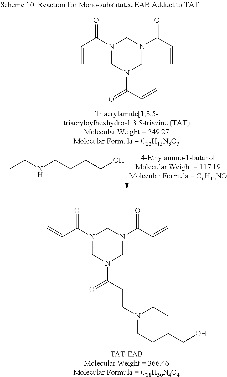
N1(C(=O)C=C)CN(C(=O)CCN(CCCCO)CC)CN(C(=O)C=C)C1.C(CCCO)NCC.N1(C(=O)C=C)CN(C(=O)C=C)CN(C(=O)C=C)C1
